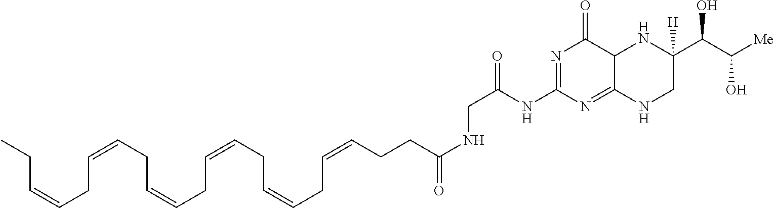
N1=C(NC(CNC(CCC=CCC=CCC=CCC=CCC=CCC=CCC)=O)=O)N=C2C(C1=O)NC(C(C([Me])O)O)([H])CN2
